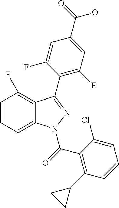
C1=CC=C2C(=C1F)C(C1=C(F)C=C(C(=O)O)C=C1F)=NN2C(=O)C1=C(C2CC2)C=CC=C1Cl
